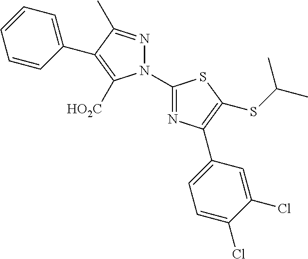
N1(C2=NC(C3=CC=C(Cl)C(Cl)=C3)=C(SC(C)C)S2)N=C(C)C(C2=CC=CC=C2)=C1[HO2C]
